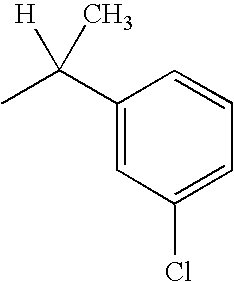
C1(C(C)([H])C)=CC(Cl)=CC=C1
